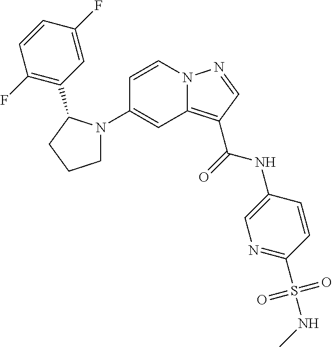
C1(N2CCCC2C2=C(F)C=CC(F)=C2)=CC2=C(C(=O)NC3=CN=C(S(=O)(NC)=O)C=C3)C=NN2C=C1
